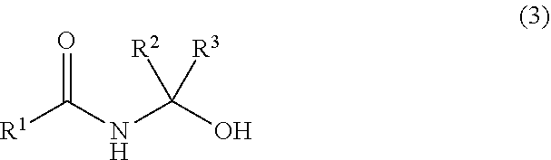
[R1]C(NC(O)([R2])[R3])=O
